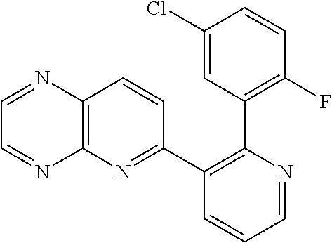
C1=NC(C2=C(F)C=CC(Cl)=C2)=C(C2=NC3=C(C=C2)N=CC=N3)C=C1
